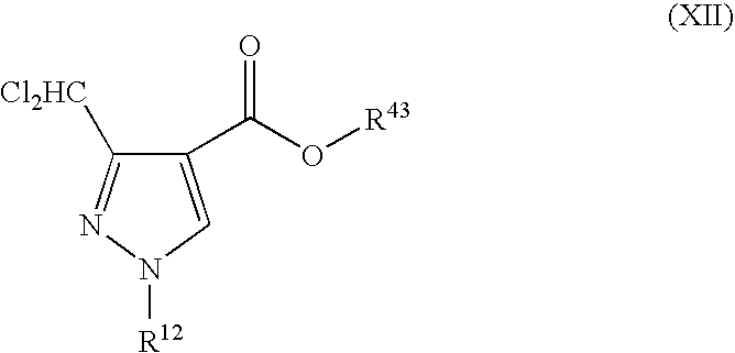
C1(C(O[R43])=O)=CN([R12])N=C1[Cl2HC]
